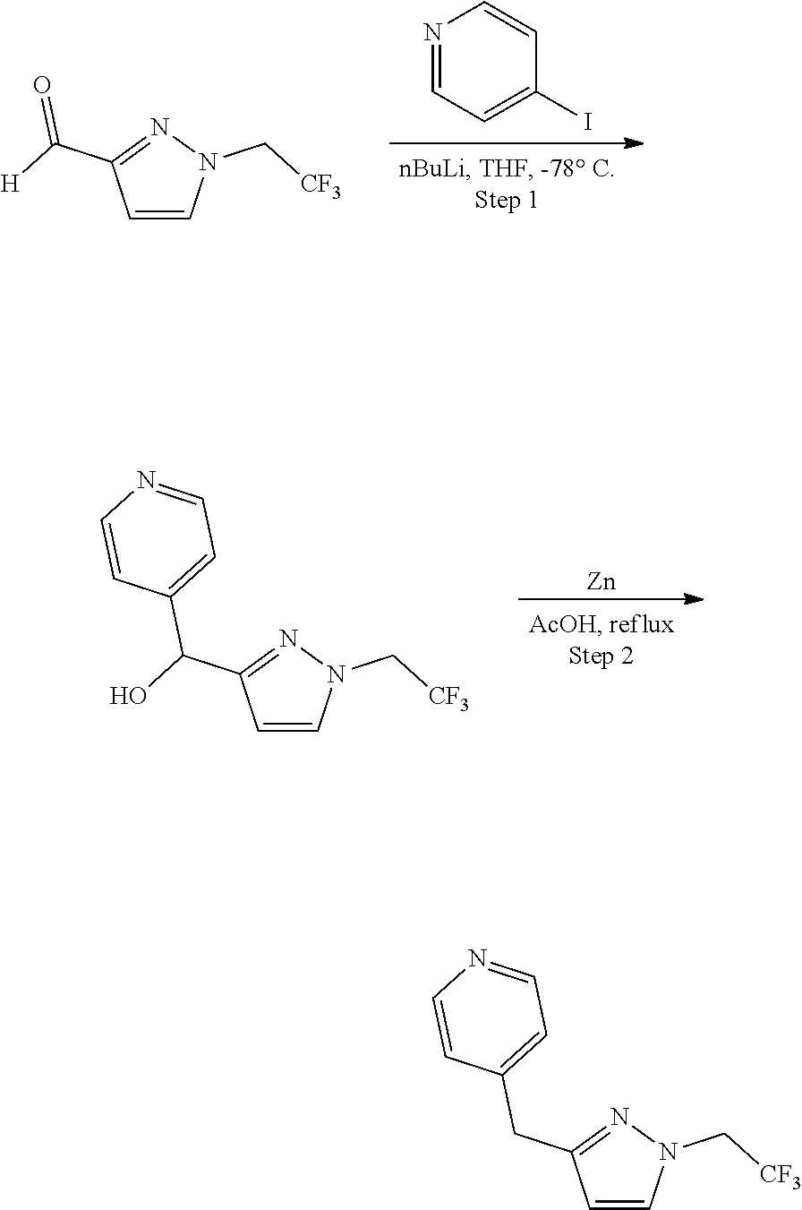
C1=CN(C[CF3])N=C1C(=O)[H].N1=CC=C(I)C=C1.[Zn].C1=CN(C[CF3])N=C1C(C1=CC=NC=C1)O.C1=CN(C[CF3])N=C1CC1=CC=NC=C1
